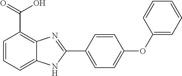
C1=C(C2=NC3=C(C(=O)O)C=CC=C3N2)C=CC(OC2=CC=CC=C2)=C1
